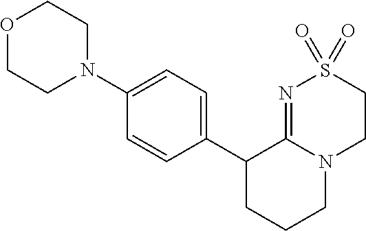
C1(N2CCOCC2)=CC=C(C2CCCN3C2=NS(=O)(=O)CC3)C=C1
